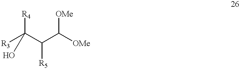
[R3]C(C(C([OMe])[OMe])[R5])([R4])O
